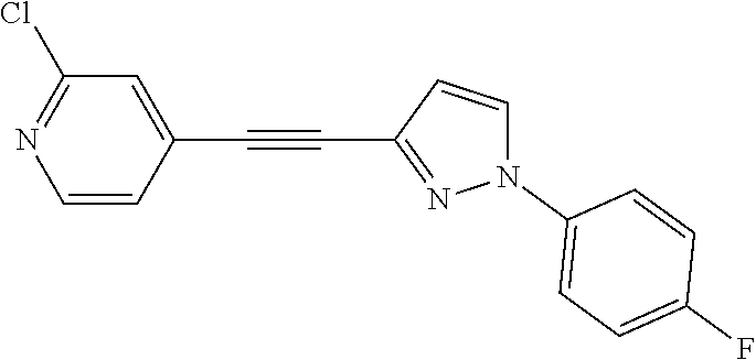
C1=CC(C#CC2=NN(C3=CC=C(F)C=C3)C=C2)=CC(Cl)=N1
